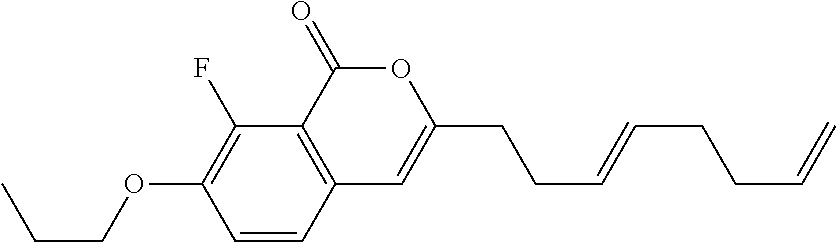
C1=CC2=C(C(F)=C1OCCC)C(=O)OC(CCC=CCCC=C)=C2
